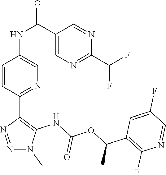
N1(C)N=NC(C2=NC=C(NC(C3=CN=C(C(F)F)N=C3)=O)C=C2)=C1NC(OC(C1=C(F)N=CC(F)=C1)C)=O
